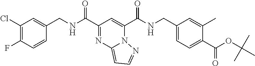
C1(Cl)=C(F)C=CC(CNC(C2=NC3=CC=NN3C(C(NCC3=CC=C(C(OC(C)(C)C)=O)C(C)=C3)=O)=C2)=O)=C1
